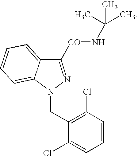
C1([CO]NC(C)(C)C)=NN(CC2=C(Cl)C=CC=C2Cl)C2=CC=CC=C12
